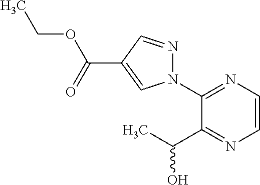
OC(C)C1=NC=CN=C1N1N=CC(C(=O)OCC)=C1
